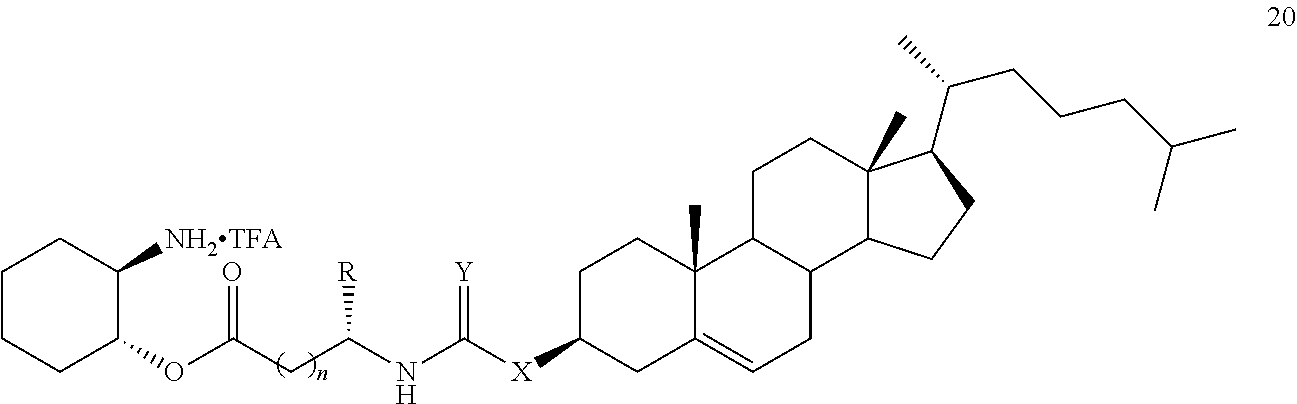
C1CCC(OC(CC(NC([X]C2CC3=CCC4C(C3(C)CC2)CCC2(C)C4CCC2C(C)CCCC(C)C)=[Y])[R])=O)C([NH2TFA])C1
